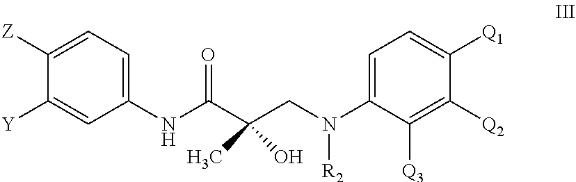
C1(NC(C(CN(C2=CC=C([Q1])C([Q2])=C2[Q3])[R2])(C)O)=O)=CC=C([Z])C([Y])=C1
